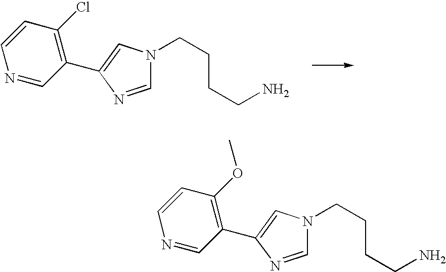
C1=NC(C2=C(Cl)C=CN=C2)=CN1CCCCN.C1=NC(C2=C(OC)C=CN=C2)=CN1CCCCN
